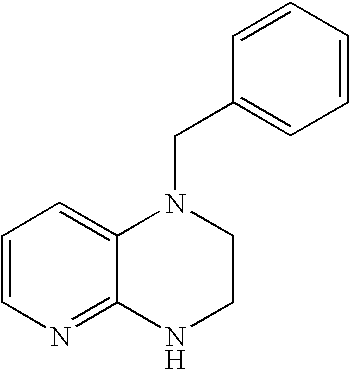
C1=CN=C2C(=C1)N(CC1=CC=CC=C1)CCN2
